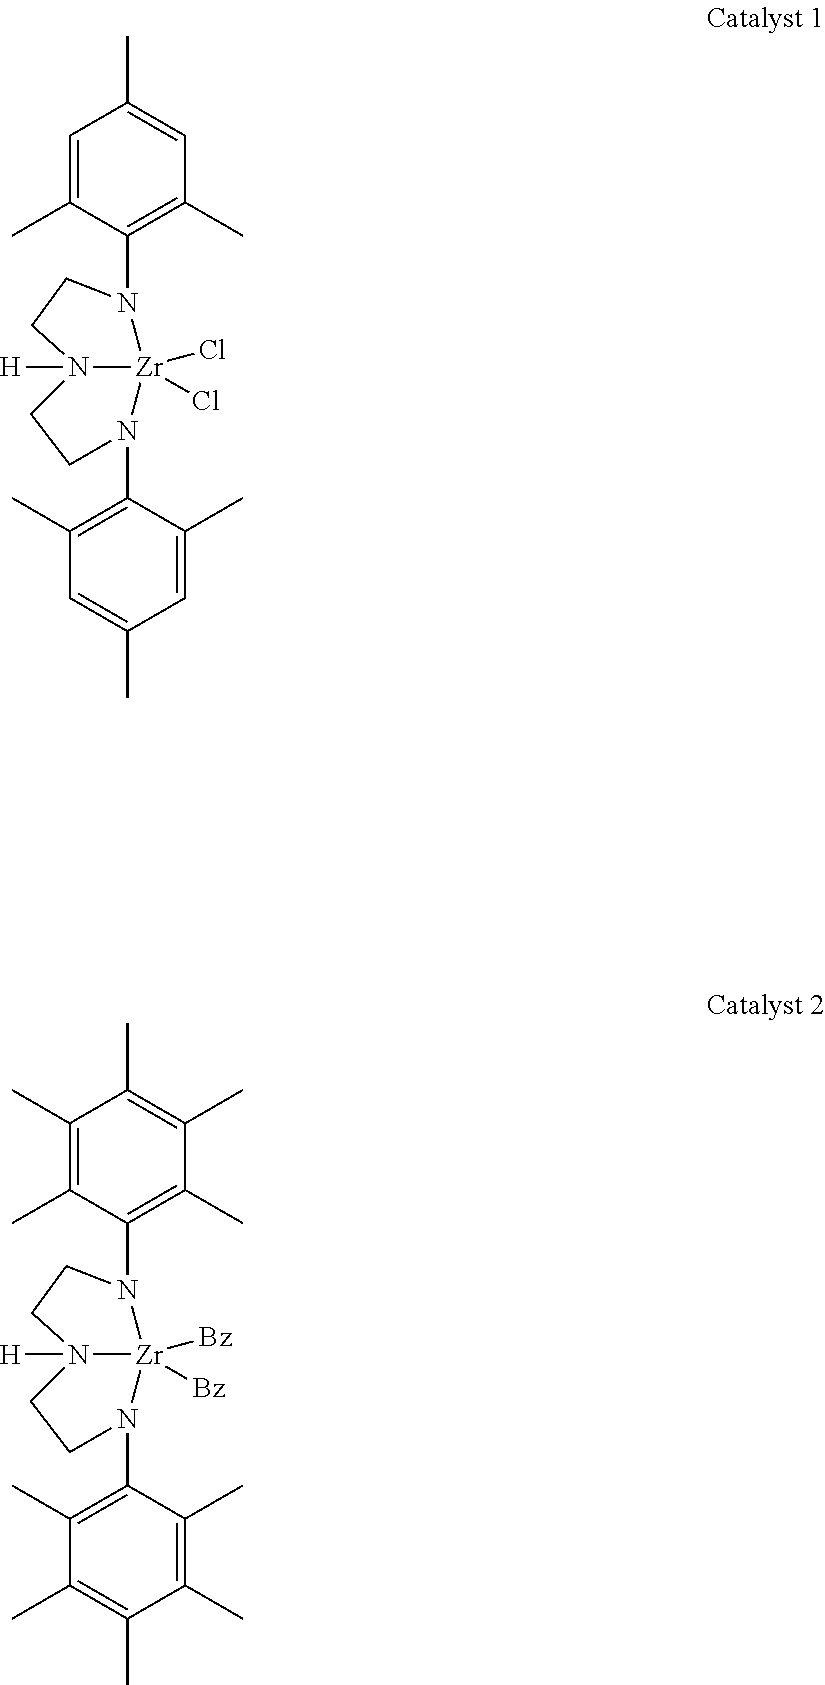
C1=C(C)C(N2[Zr]3(Cl)(Cl)N([H])(CC2)CCN3C2=C(C)C=C(C)C=C2C)=C(C)C=C1C.C1(C)=C(C)C(N2[Zr]3([Bz])([Bz])N([H])(CC2)CCN3C2=C(C)C(C)=C(C)C(C)=C2C)=C(C)C(C)=C1C
